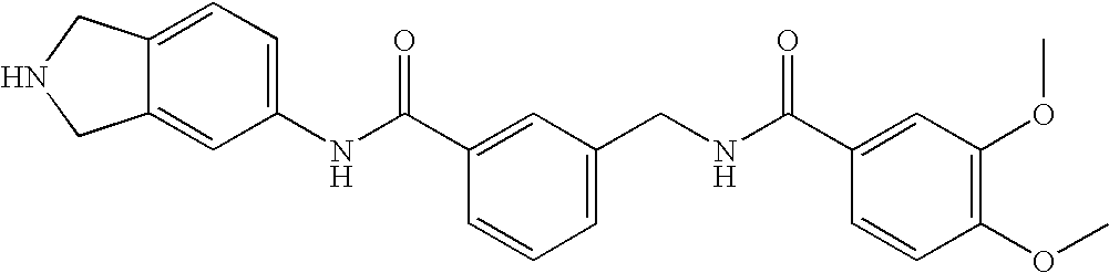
C1(NC(C2=CC(CNC(C3=CC(OC)=C(OC)C=C3)=O)=CC=C2)=O)=CC=C2C(=C1)CNC2
